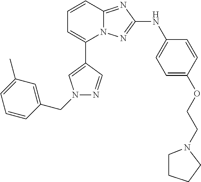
C1=CC2=NC(NC3=CC=C(OCCN4CCCC4)C=C3)=NN2C(C2=CN(CC3=CC(C)=CC=C3)N=C2)=C1
